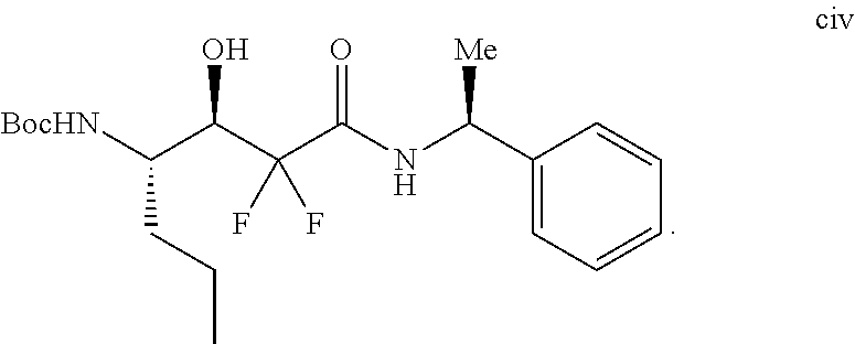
C1(C(NC(C(C(C([BocHN])CCC)O)(F)F)=O)[Me])=CC=CC=C1
